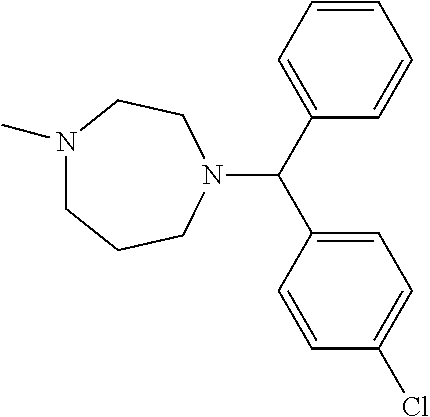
C1=CC=CC(C(C2=CC=C(Cl)C=C2)N2CCN(C)CCC2)=C1
